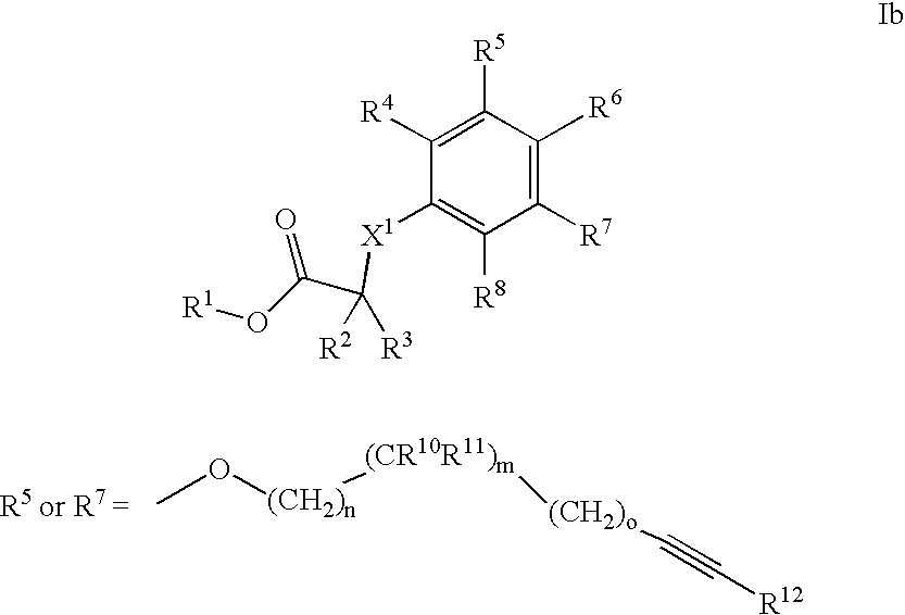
O([(CH2)n][(CR10R11)m][(CH2)o]C#C[R12])C.C1([R4])=C([R5])C([R6])=C([R7])C([R8])=C1[X1]C(C(O[R1])=O)([R2])[R3]
